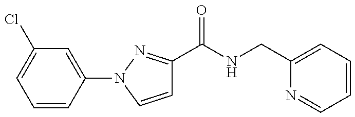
C1=CN(C2=CC(Cl)=CC=C2)N=C1C(=O)NCC1=CC=CC=N1
